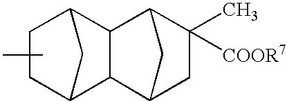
C12CC(CC1)C1C2C2CC(C)([COOR7])C1C2
